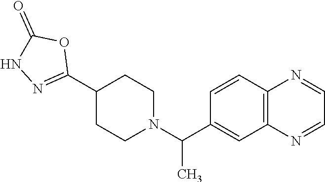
C(C)(N1CCC(C2=NNC(=O)O2)CC1)C1=CC2=C(C=C1)N=CC=N2
